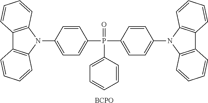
C12=C(N(C3=CC=C(P(=O)(C4=CC=CC=C4)C4=CC=C(N5C6=C(C7=C5C=CC=C7)C=CC=C6)C=C4)C=C3)C3=C1C=CC=C3)C=CC=C2.[BCPO]
